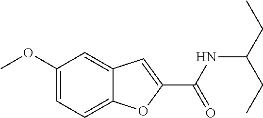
C1(OC)=CC=C2C(=C1)C=C(C(NC(CC)CC)=O)O2
